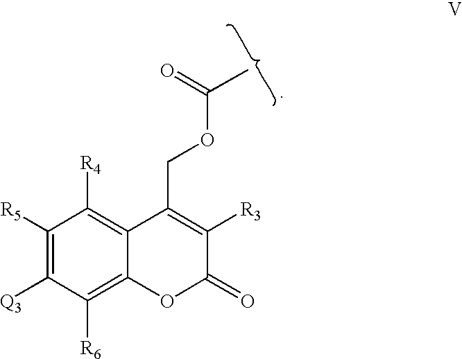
O=C(C)OCC1=C([R3])C(=O)OC2=C([R6])C([Q3])=C([R5])C([R4])=C12
